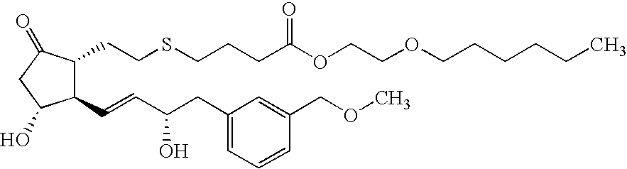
C1(CCSCCCC(OCCOCCCCCC)=O)C(C=CC(CC2=CC=CC(COC)=C2)O)C(O)CC1=O
